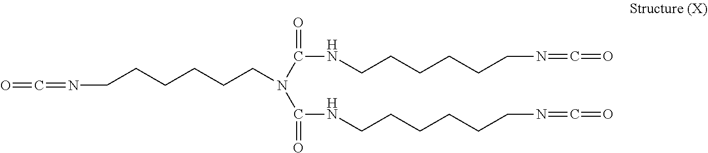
N(CCCCCCN=C=O)(C(NCCCCCCN=C=O)=O)C(=O)NCCCCCCN=C=O
